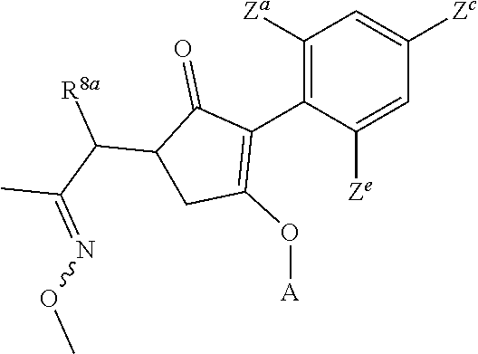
C1([Za])=C(C2=C(O[A])CC(C([R8a])C(C)=NOC)C2=O)C([Ze])=CC([Zc])=C1
